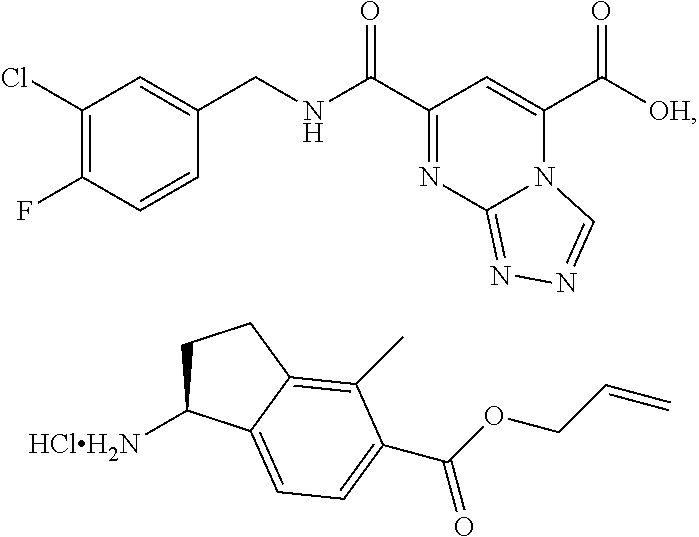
C1(Cl)=C(F)C=CC(CNC(C2=NC3=NN=CN3C(C([OH])=O)=C2)=O)=C1.C1C([HClH2N])C2=CC=C(C(OCC=C)=O)C(C)=C2C1
